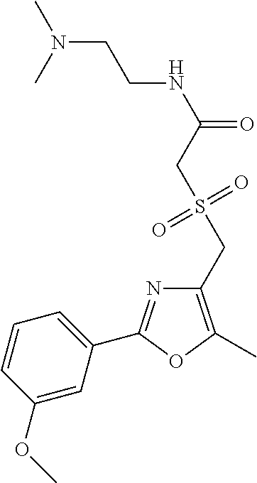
C1=CC(OC)=CC(C2=NC(CS(CC(NCCN(C)C)=O)(=O)=O)=C(C)O2)=C1
